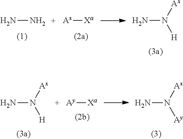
[Ax][Xa].NN.NN([Ax])[H].NN([Ax])[H].NN([Ax])[Ay].[Ay][Xa]
